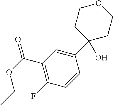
C1=CC(C2(O)CCOCC2)=CC(C(OCC)=O)=C1F
